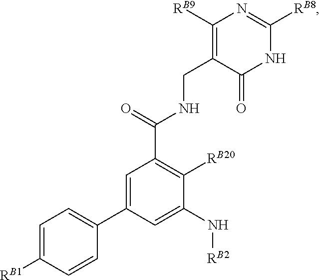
C1=C(C2=CC=C([RB1])C=C2)C=C(N[RB2])C([RB20])=C1C(=O)NCC1=C([RB9])N=C([RB8])NC1=O
